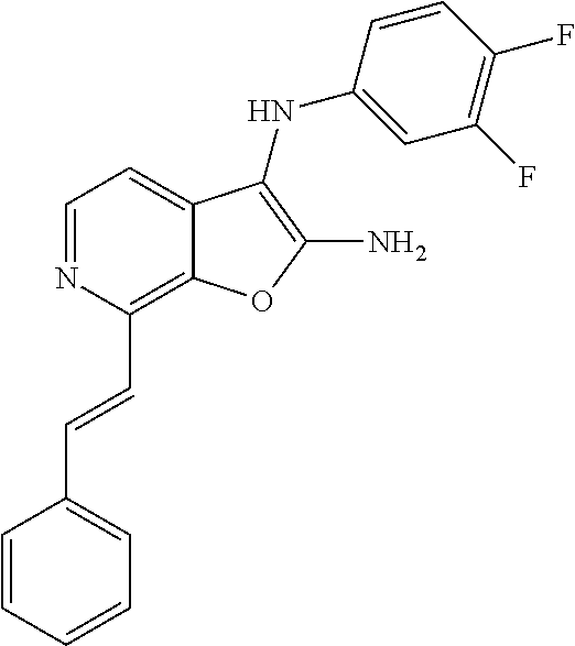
C1=NC(C=CC2=CC=CC=C2)=C2C(=C1)C(NC1=CC(F)=C(F)C=C1)=C(N)O2
